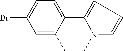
C1=C(C2=CC=C(Br)C=C2C)N(C)C=C1
